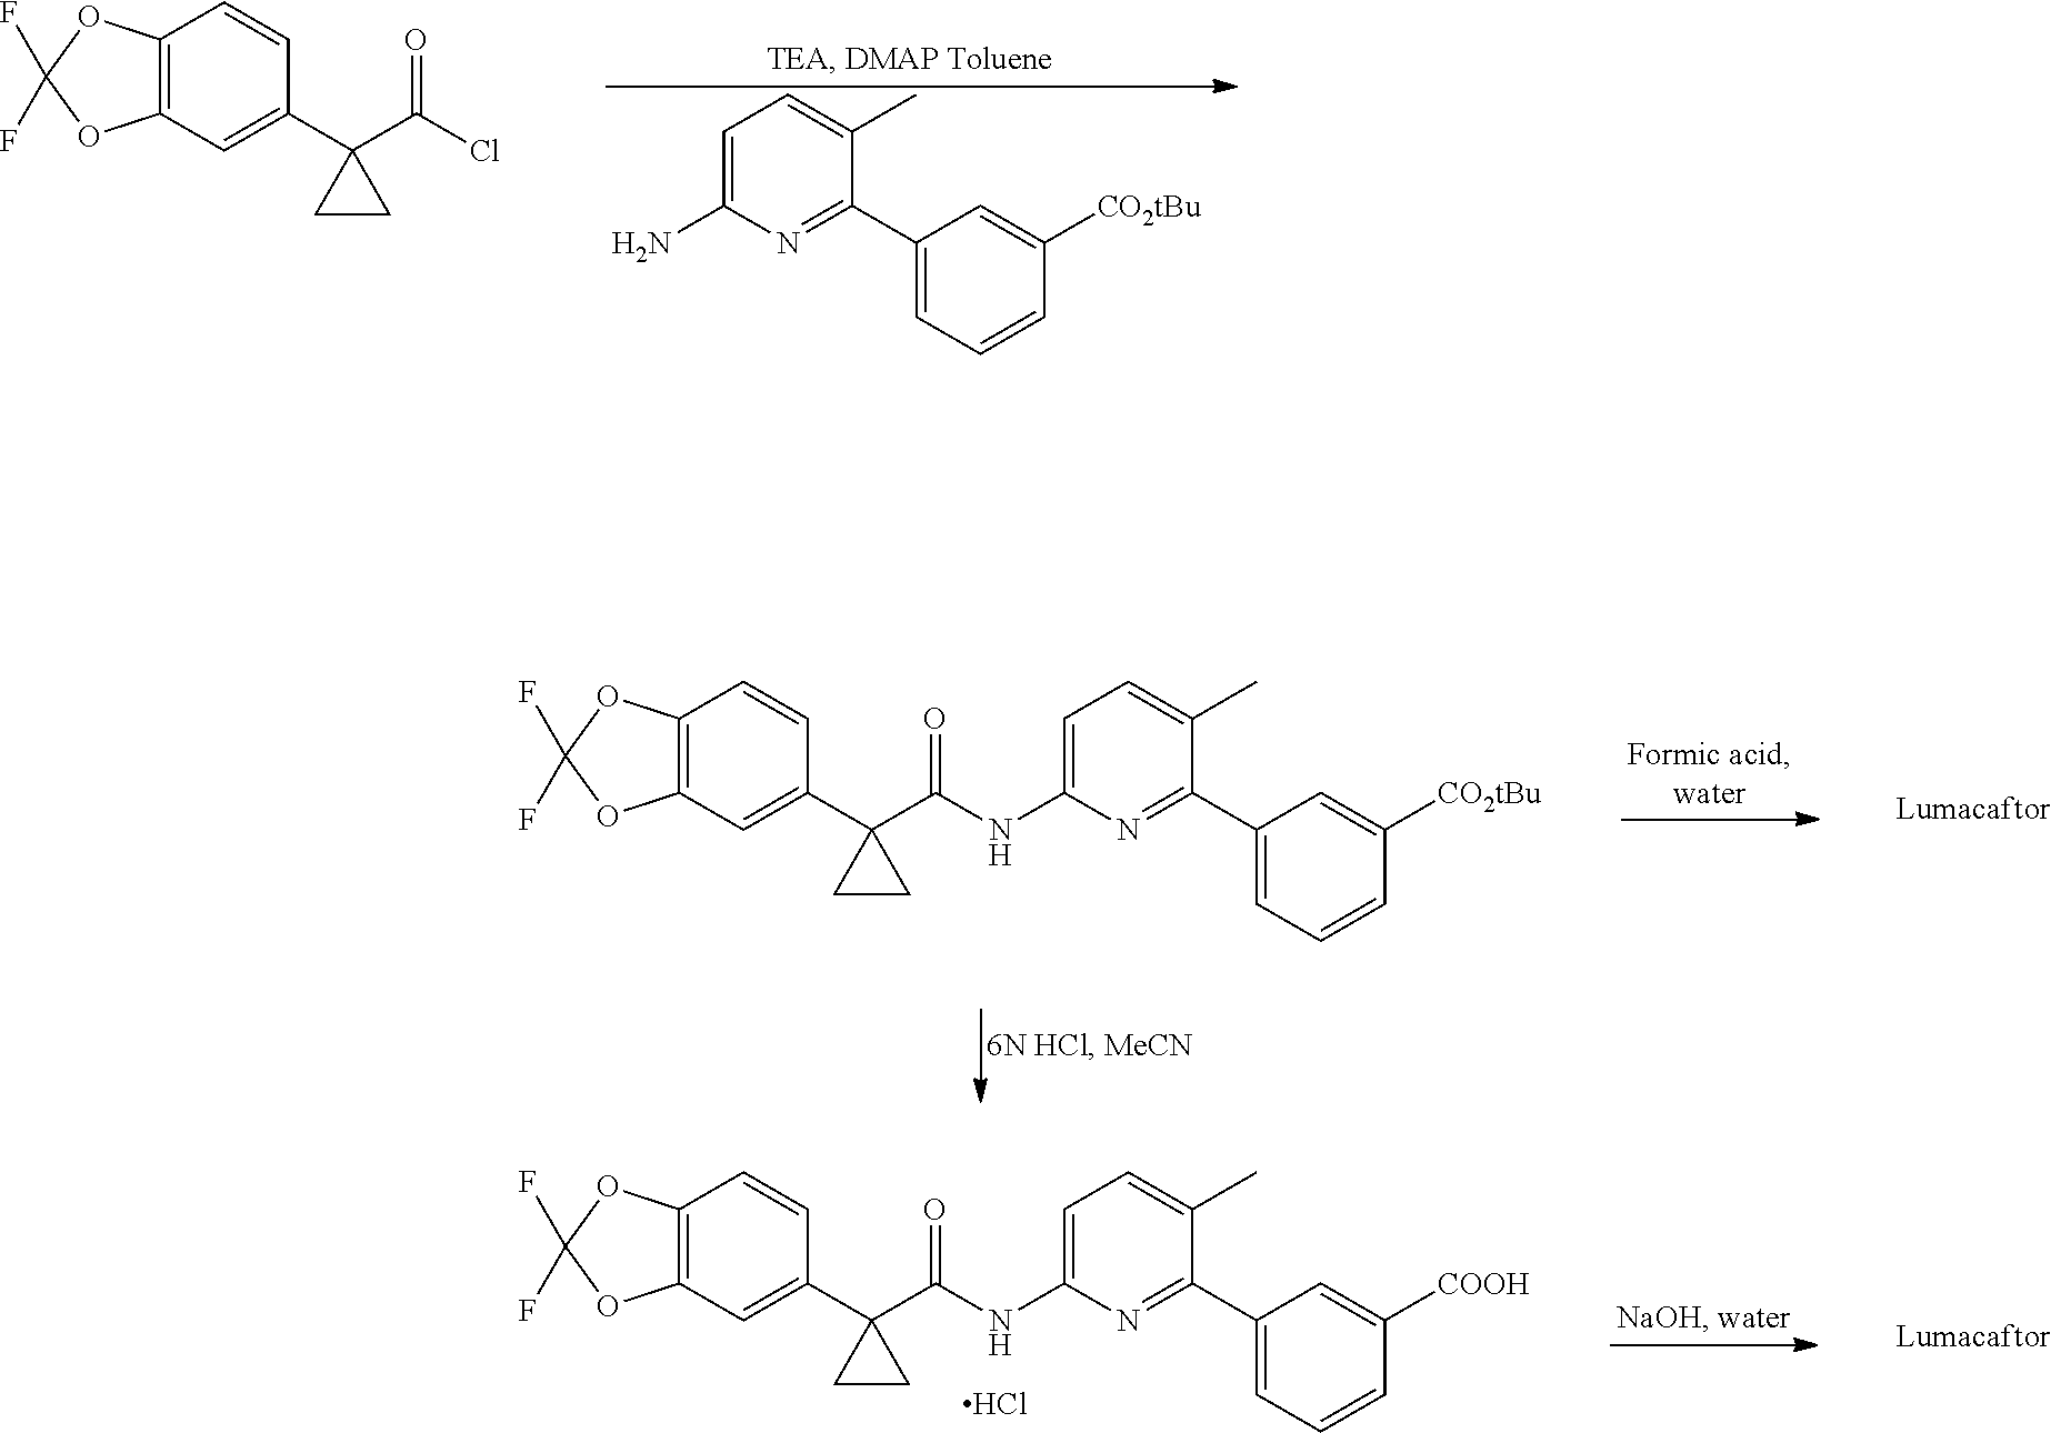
C1(C2=NC(N)=CC=C2C)=CC=CC([CO2tBu])=C1.C12=C(C=C(C3(C(Cl)=O)CC3)C=C1)OC(F)(F)O2.C12=C(C=C(C3(C(NC4=CC=C(C)C(C5=CC=CC([CO2tBu])=C5)=N4)=O)CC3)C=C1)OC(F)(F)O2.C12=C(C=C(C3(C(NC4=CC=C(C)C(C5=CC=CC([COOH])=C5)=N4)=O)CC3)C=C1)OC(F)(F)O2.Cl
